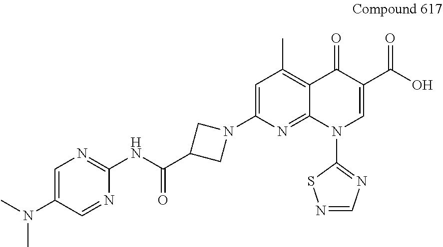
C1=C(N2CC(C(NC3=NC=C(N(C)C)C=N3)=O)C2)N=C2C(=C1C)C(=O)C(C(O)=O)=CN2C1=NC=NS1
